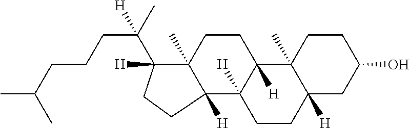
C1([H])(C(C)(CCCC(C)C)[H])CCC2([H])C1(C)CCC1([H])C2([H])CCC2([H])C1(C)CCC(O)C2
